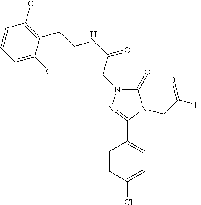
C1(=O)N(CC(NCCC2=C(Cl)C=CC=C2Cl)=O)N=C(C2=CC=C(Cl)C=C2)N1CC(=O)[H]
